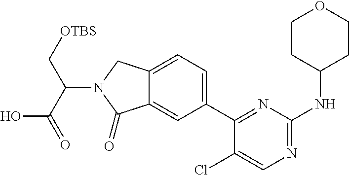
C(N1C(=O)C2=CC(C3=NC(NC4CCOCC4)=NC=C3Cl)=CC=C2C1)(C(=O)O)C[OTBS]
